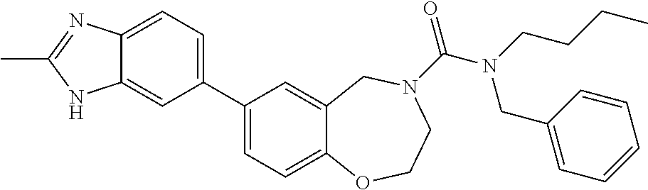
C1(C2=CC=C3C(=C2)NC(C)=N3)=CC=C2C(=C1)CN(C(N(CC1=CC=CC=C1)CCCC)=O)CCO2
